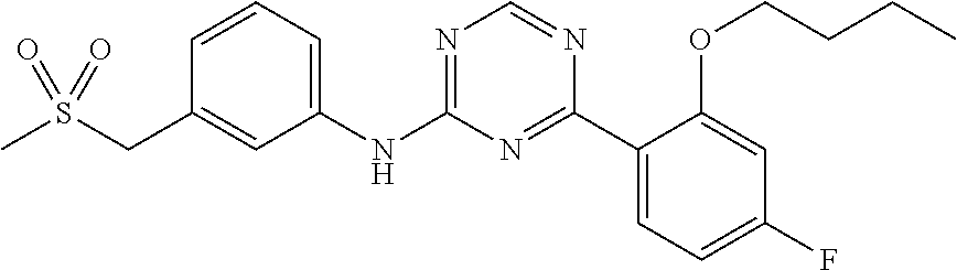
S(CC1=CC(NC2=NC=NC(C3=CC=C(F)C=C3OCCCC)=N2)=CC=C1)(C)(=O)=O
